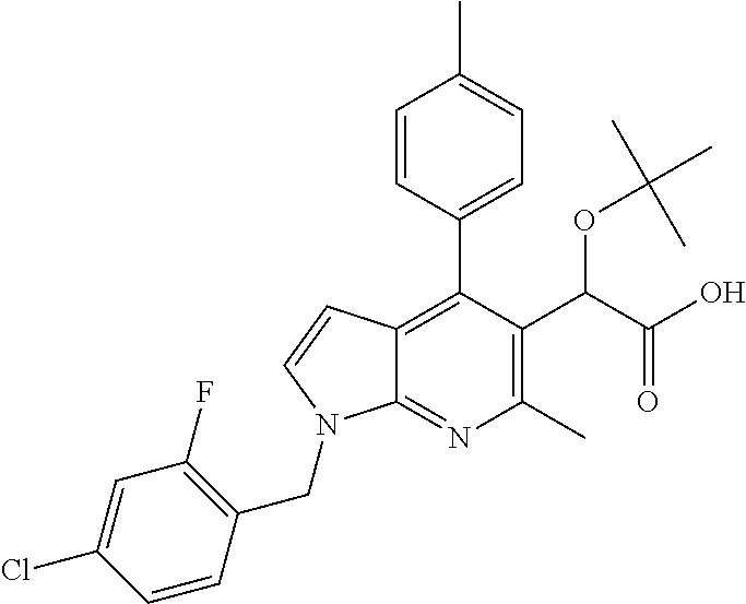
C12=C(C3=CC=C(C)C=C3)C(C(C(O)=O)OC(C)(C)C)=C(C)N=C1N(CC1=C(F)C=C(Cl)C=C1)C=C2
